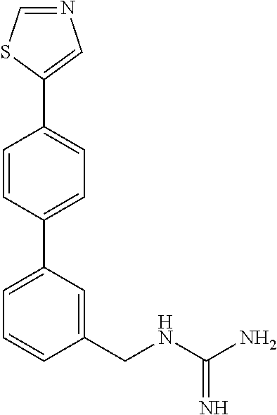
C1=CC(C2=CC=CC(CNC(N)=N)=C2)=CC=C1C1=CN=CS1
